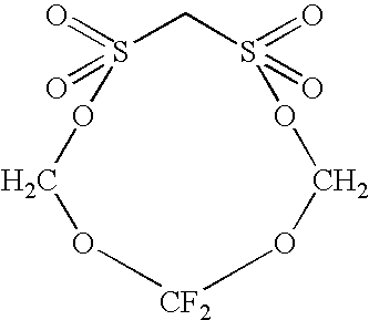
C1S(=O)(=O)OCO[CF2]OCOS1(=O)=O
